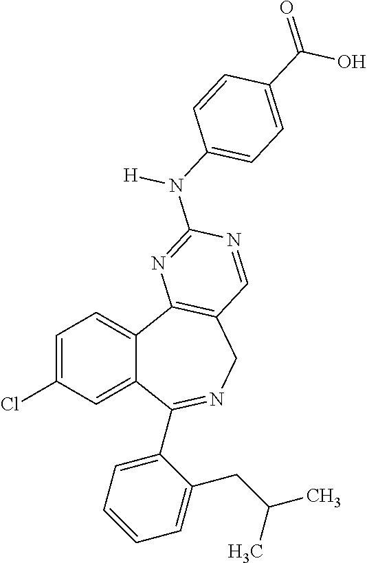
C1=C(Cl)C=C2C(=C1)C1=C(CN=C2C2=CC=CC=C2CC(C)C)C=NC(N([H])C2=CC=C(C(O)=O)C=C2)=N1
